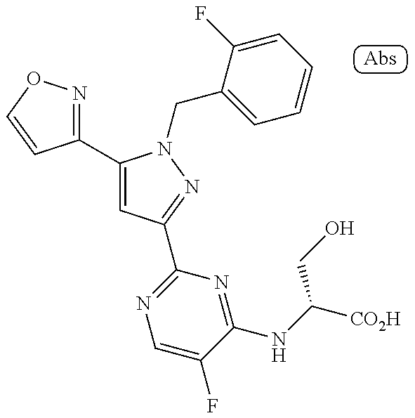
C1(C2=CC(C3=NC=C(F)C(NC(CO)[CO2H])=N3)=NN2CC2=CC=CC=C2F)=NOC=C1
